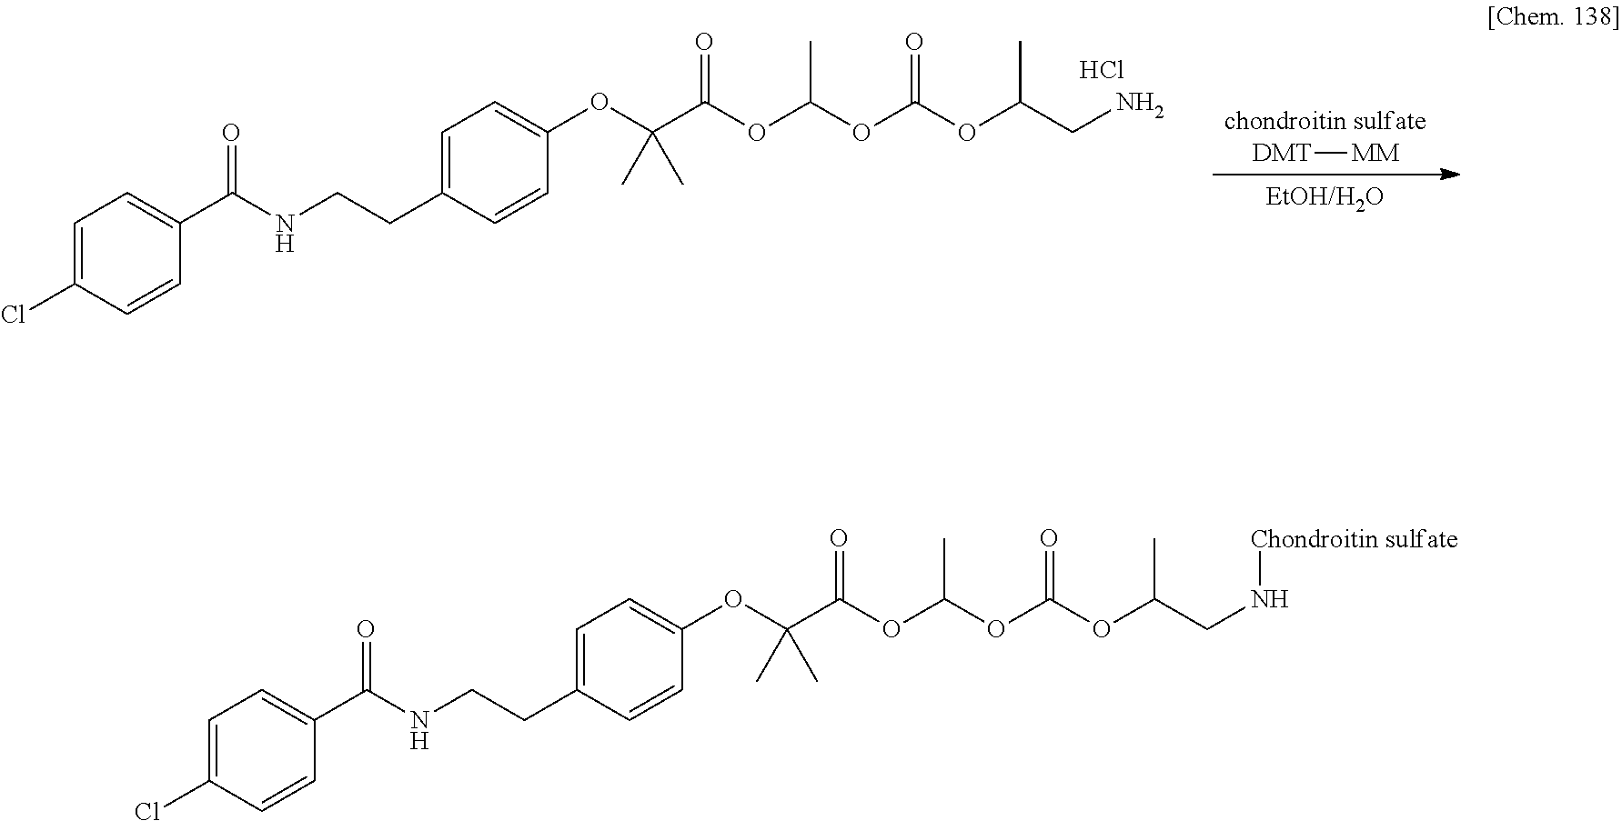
C1=C(Cl)C=CC(C(NCCC2=CC=C(OC(C(=O)OC(C)OC(OC(CN[Chondroitin sulfate])C)=O)(C)C)C=C2)=O)=C1.C1=C(Cl)C=CC(C(NCCC2=CC=C(OC(C(=O)OC(C)OC(OC(CN)C)=O)(C)C)C=C2)=O)=C1.Cl.[chondroitin sulfate].[DMT][MM].[EtOH/H2O]
